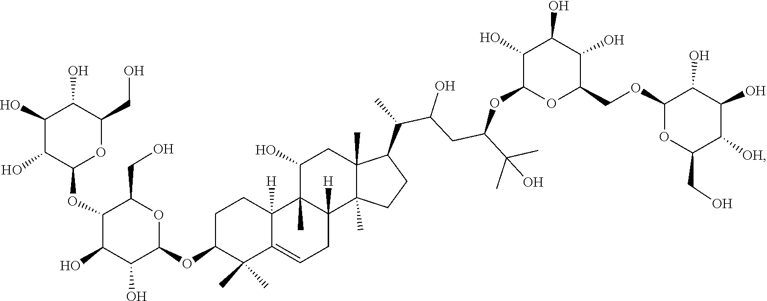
C1(COC2OC(CO)C([OH])C(O)C2O)C(O)C(O)C(O)C(OC(CC(C(C2C3(C)CC(O)C4(C)C([H])(CC=C5C(C)(C)C(OC6OC(CO)C(OC7C(O)C(O)C(O)C(CO)O7)C(O)C6O)CCC54[H])C3(C)CC2)C)O)C(C)(O)C)O1
